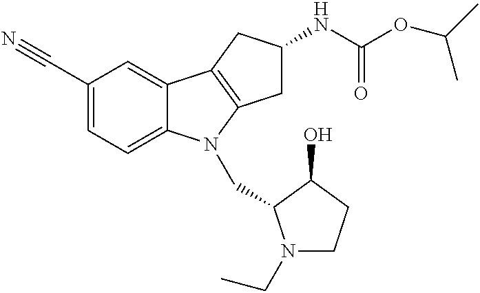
C1(C#N)=CC=C2C(=C1)C1=C(N2CC2N(CC)CCC2O)CC(NC(OC(C)C)=O)C1
